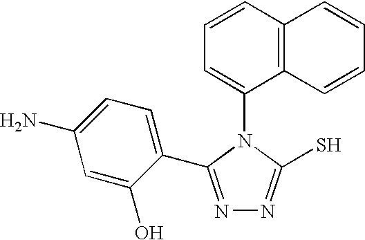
C1=CC2=C(C(N3C(S)=NN=C3C3=CC=C(N)C=C3O)=C1)C=CC=C2
